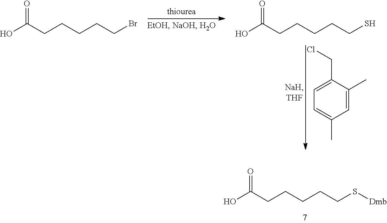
C1=C(CCl)C(C)=CC(C)=C1.OC(CCCCCBr)=O.OC(CCCCCS)=O.OC(CCCCCS[Dmb])=O
